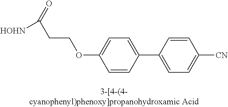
C1=CC(C2=CC=C([CN])C=C2)=CC=C1OCCC([HOHN])=O
